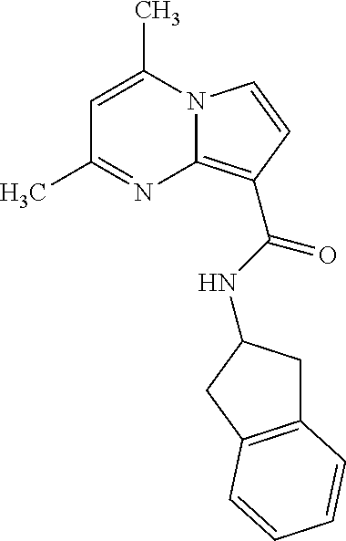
C1=C(C)N2C(=C(C(NC3CC4=C(C3)C=CC=C4)=O)C=C2)N=C1C
